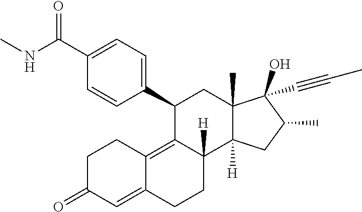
C1(C(NC)=O)=CC=C(C2C3=C4C(=CC(=O)CC4)CCC3([H])C3([H])C(C)(C2)C(O)(C#CC)C(C)C3)C=C1
